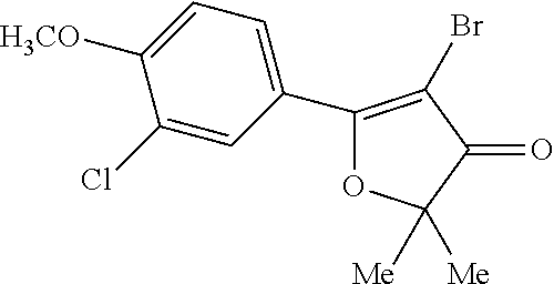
C1([H3CO])=CC=C(C2=C(Br)C(=O)C([Me])([Me])O2)C=C1Cl
